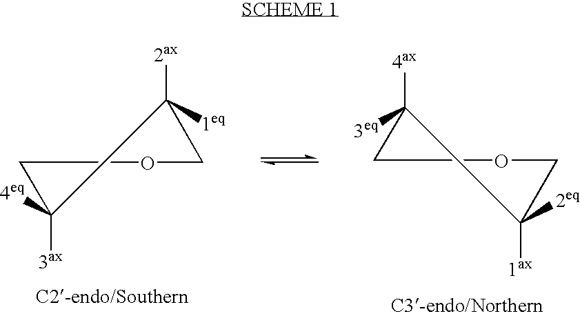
C1OCC([4eq])([3ax])C1([2ax])[1eq].C1([1ax])([2eq])COCC1([3eq])[4ax]
